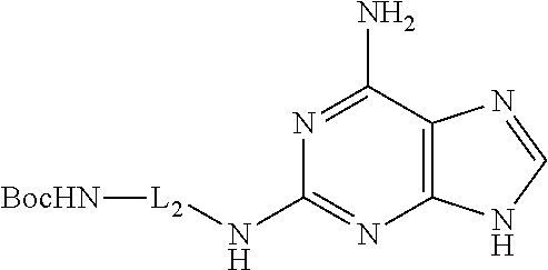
N1=C(N)C2=C(N=C1N[L2][BocHN])NC=N2
